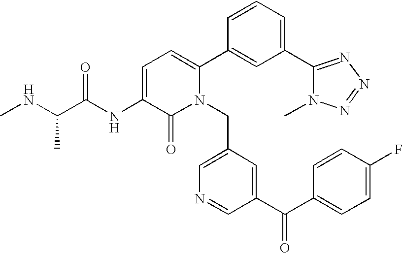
C1=C(NC(C(NC)C)=O)C(=O)N(CC2=CN=CC(C(C3=CC=C(F)C=C3)=O)=C2)C(C2=CC(C3=NN=NN3C)=CC=C2)=C1
